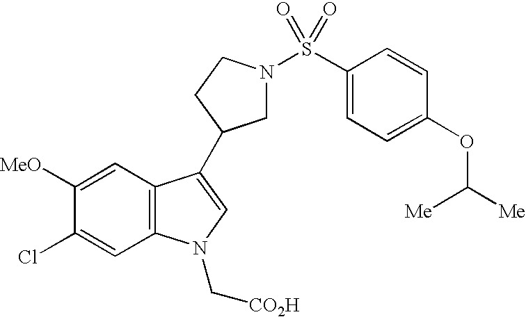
C1N(S(C2=CC=C(OC([Me])[Me])C=C2)(=O)=O)CCC1C1=CN(C[CO2H])C2=C1C=C([MeO])C(Cl)=C2
